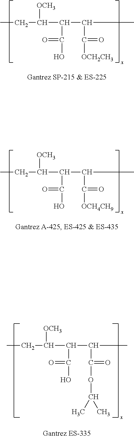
CCC(C(C(C)C([OCH2CH3])=O)C(O)=O)[OCH3].CCC(C(C(C)C([OCH4CH9])=O)C(O)=O)[OCH3].CCC(C(C(C)C(=O)OC(C)C)C(O)=O)[OCH3]
